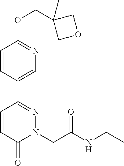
C1=CC(C2=NN(CC(NCC)=O)C(=O)C=C2)=CN=C1OCC1(C)COC1
